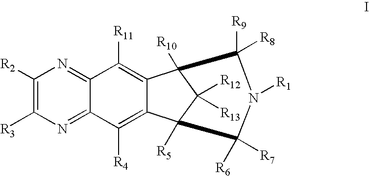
C1([R2])=C([R3])N=C2C(=N1)C([R11])=C1C(=C2[R4])C2([R5])C([R12])([R13])C1([R10])C([R9])([R8])N([R1])C2([R6])[R7]
